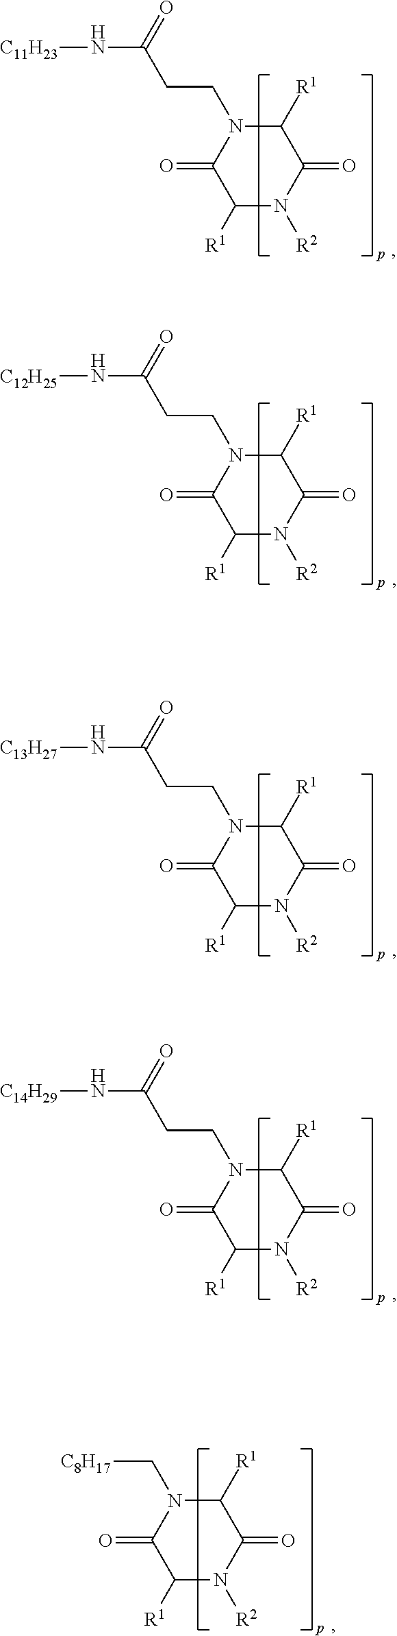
C1([R1])N([R2])C(=O)C([R1])N(CCC(N[C11H23])=O)C1=O.C1([R1])N([R2])C(=O)C([R1])N(CCC(N[C12H25])=O)C1=O.C1([R1])N([R2])C(=O)C([R1])N(CCC(N[C13H27])=O)C1=O.C1([R1])N([R2])C(=O)C([R1])N(CCC(N[C14H29])=O)C1=O.C1([R1])N([R2])C(=O)C([R1])N(C[C8H17])C1=O
